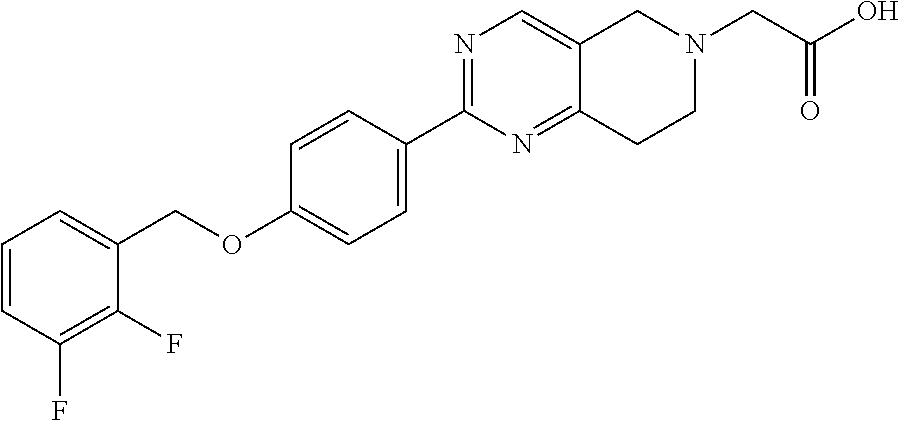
C1=CC(F)=C(F)C(COC2=CC=C(C3=NC=C4C(=N3)CCN(CC(O)=O)C4)C=C2)=C1
